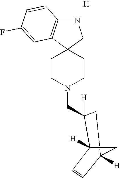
C12(CCN(CC3([H])C4([H])C=CC([H])(C3)C4)CC1)CNC1=C2C=C(F)C=C1.[H]
